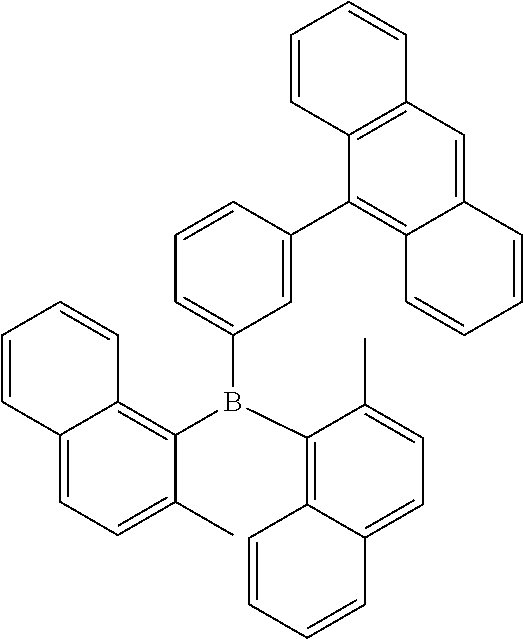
C1=C(C)C(B(C2=C3C(=CC=C2C)C=CC=C3)C2=CC=CC(C3=C4C(=CC5=C3C=CC=C5)C=CC=C4)=C2)=C2C(=C1)C=CC=C2
